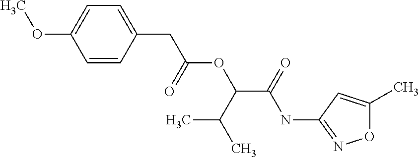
C1=CC(CC(=O)OC(C(=O)NC2=NOC(C)=C2)C(C)C)=CC=C1OC
